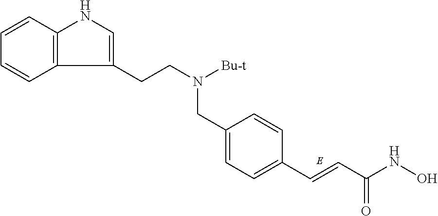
C(C1=CC=C(C=CC(NO)=O)C=C1)N(CCC1=CNC2=C1C=CC=C2)[Bu-t]
